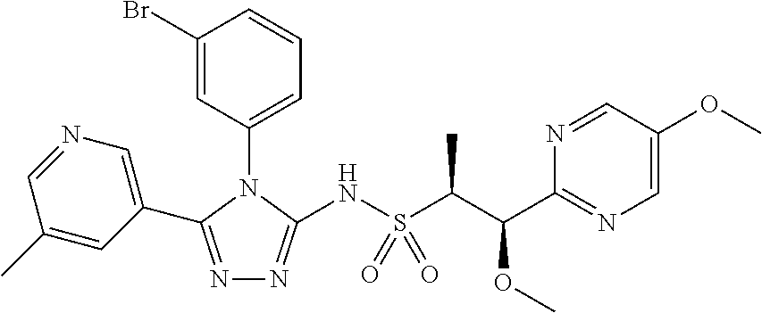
N1=C(C2=CN=CC(C)=C2)N(C2=CC=CC(Br)=C2)C(NS(C(C(C2=NC=C(OC)C=N2)OC)C)(=O)=O)=N1
